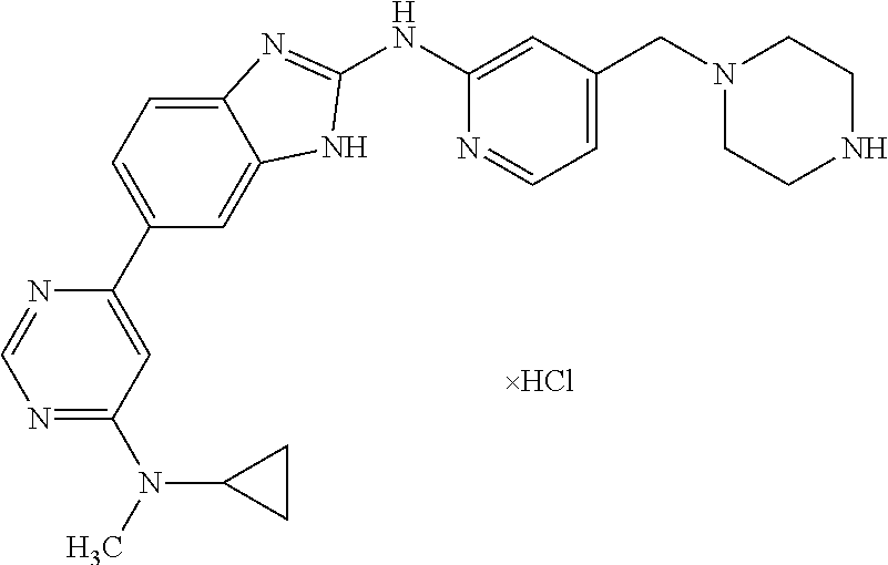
N1=C(N(C2CC2)C)C=C(C2=CC=C3C(=C2)NC(NC2=CC(CN4CCNCC4)=CC=N2)=N3)N=C1
